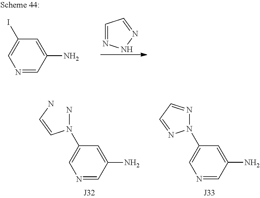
C1=NNN=C1.N1=CC(N)=CC(I)=C1.N1=CC(N)=CC(N(N)C=CN)=C1.N1=CC(N)=CC(N2N=CC=N2)=C1
